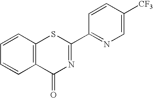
C1=CC=CC2=C1C(=O)N=C(C1=NC=C([CF3])C=C1)S2
